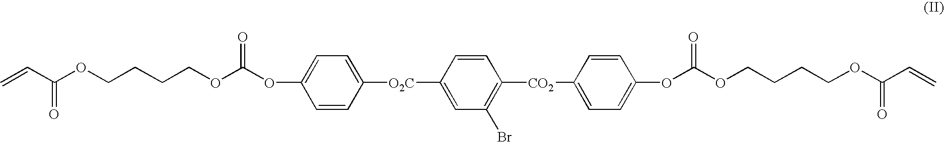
C=CC(OCCCCOC(OC1=CC=C([O2C]C2=CC(Br)=C([CO2]C3=CC=C(OC(=O)OCCCCOC(C=C)=O)C=C3)C=C2)C=C1)=O)=O
